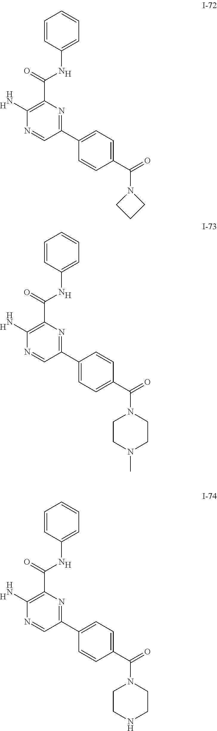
[H].[H].C1=CC(NC(C2=C(N)N=CC(C3=CC=C(C(=O)N4CCN(C)CC4)C=C3)=N2)=O)=CC=C1.[H].[H].C1=CC(NC(C2=C(N)N=CC(C3=CC=C(C(=O)N4CCNCC4)C=C3)=N2)=O)=CC=C1.[H].[H].C1=CC(NC(C2=C(N)N=CC(C3=CC=C(C(=O)N4CCC4)C=C3)=N2)=O)=CC=C1
